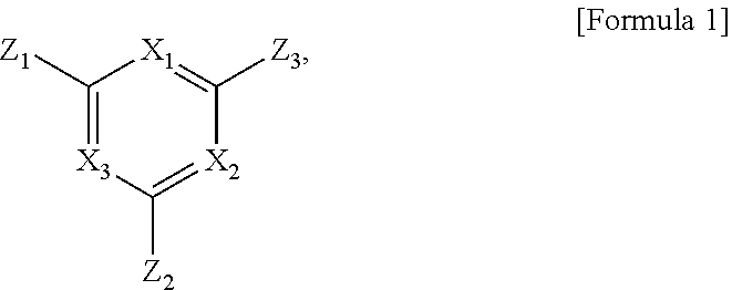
C1([Z1])=[X3]C([Z2])=[X2]C([Z3])=[X1]1
